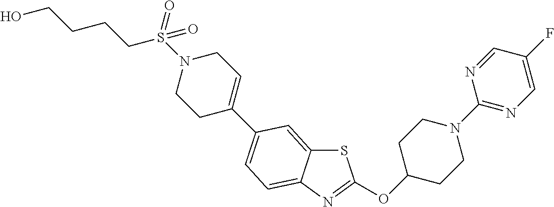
S1C2=CC(C3=CCN(S(CCCCO)(=O)=O)CC3)=CC=C2N=C1OC1CCN(C2=NC=C(F)C=N2)CC1
